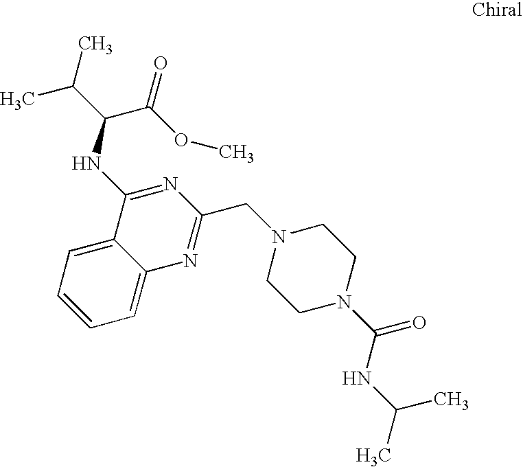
C1=CC=C2C(=C1)C(NC(C(=O)OC)C(C)C)=NC(CN1CCN(C(NC(C)C)=O)CC1)=N2
